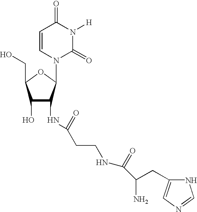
C1(O)C(NC(CCNC(C(N)CC2=CN=CN2)=O)=O)C(N2C(=O)N([H])C(=O)C=C2)OC1CO
